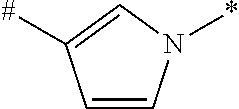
C1=CN(*)C=C1[#]
